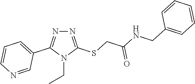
N1=C(SCC(=O)NCC2=CC=CC=C2)N(CC)C(C2=CC=CN=C2)=N1
